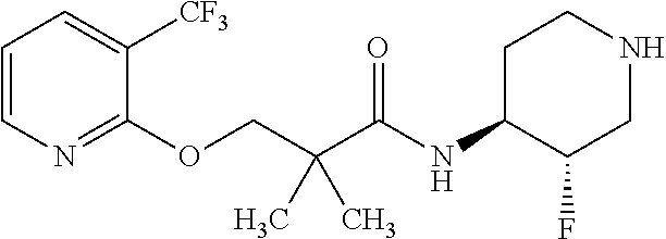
C1=CN=C(OCC(C(=O)NC2C(F)CNCC2)(C)C)C([CF3])=C1
